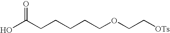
C(CCCCCOCC[OTs])(=O)O
